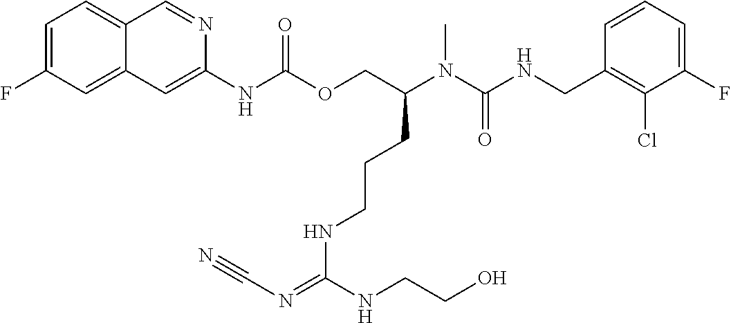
C1=CC(CNC(N(C(COC(NC2=CC3=CC(F)=CC=C3C=N2)=O)CCCNC(=NC#N)NCCO)C)=O)=C(Cl)C(F)=C1
